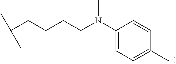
C(CCCC(C)C)N(C)C1=CC=C(C)C=C1
